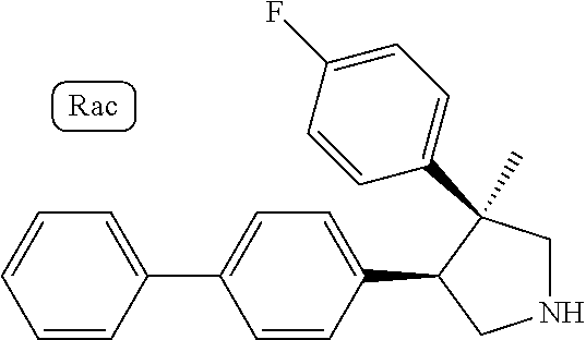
C1=CC(C2=CC=C(C3CNCC3(C)C3=CC=C(F)C=C3)C=C2)=CC=C1
